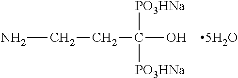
NCCC(O)([PO3HNa])[PO3HNa].[5H2O]
